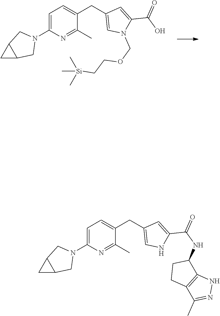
C1=C(N2CC3C(C2)C3)N=C(C)C(CC2=CN(COCC[Si](C)(C)C)C(C(O)=O)=C2)=C1.C1=C(N2CC3C(C2)C3)N=C(C)C(CC2=CNC(C(NC3CCC4=C3NN=C4C)=O)=C2)=C1
